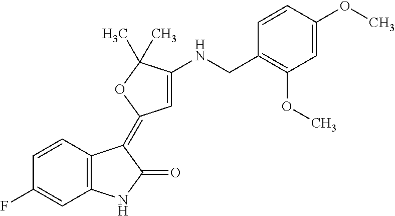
N(C1=CC(=C2C3=C(C=C(F)C=C3)NC2=O)OC1(C)C)CC1=C(OC)C=C(OC)C=C1
